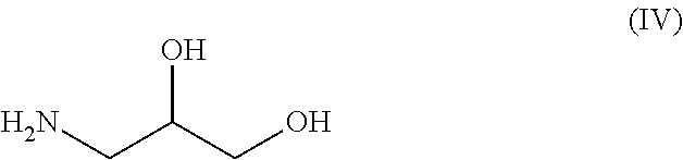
C(C(CO)O)N
